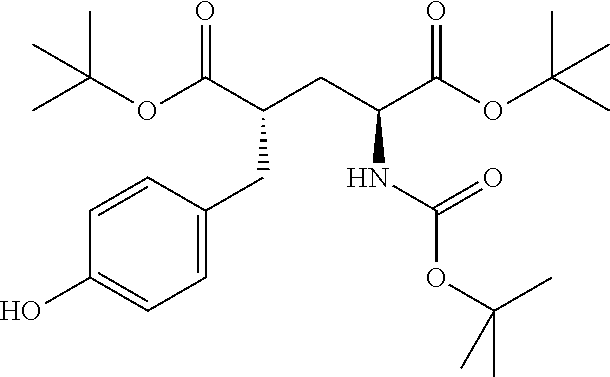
C(C(CC(NC(OC(C)(C)C)=O)C(OC(C)(C)C)=O)C(OC(C)(C)C)=O)C1=CC=C(O)C=C1
